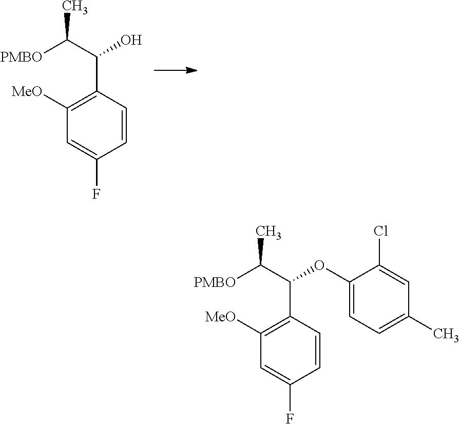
[PMBO]C(C(O)C1=C([MeO])C=C(F)C=C1)C.[PMBO]C(C(OC1=CC=C(C)C=C1Cl)C1=C([MeO])C=C(F)C=C1)C
